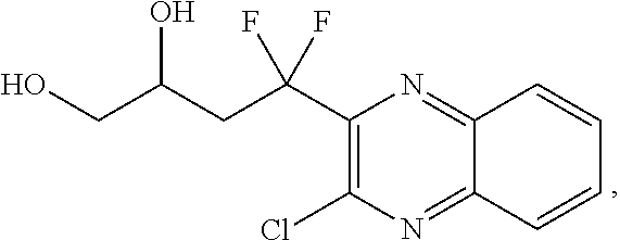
C1(C(CC(CO)O)(F)F)=C(Cl)N=C2C(=N1)C=CC=C2
